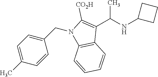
C1=C(C)C=CC(CN2C3=C(C(C(NC4CCC4)C)=C2[CO2H])C=CC=C3)=C1
